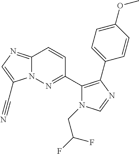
N12C(=NC=C1C#N)C=CC(C1=C(C3=CC=C(OC)C=C3)N=CN1CC(F)F)=N2
